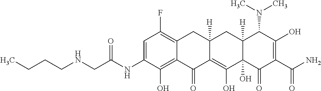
C1=C(NC(CNCCCC)=O)C(O)=C2C(=C1F)CC1([H])C(=C(O)C3(O)C([H])(C1)C(N(C)C)C(O)=C(C(N)=O)C3=O)C2=O
